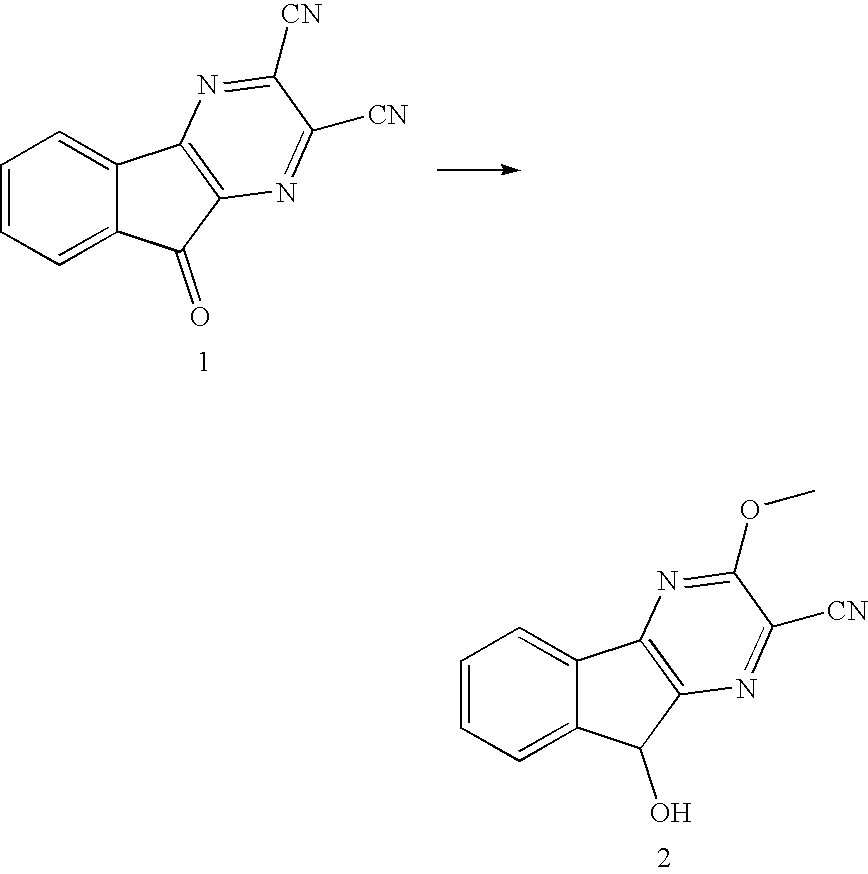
C1=CC=C2C(=C1)C1=C(C2O)N=C([CN])C(OC)=N1.C1=CC=C2C(=C1)C1=C(C2=O)N=C([CN])C([CN])=N1
